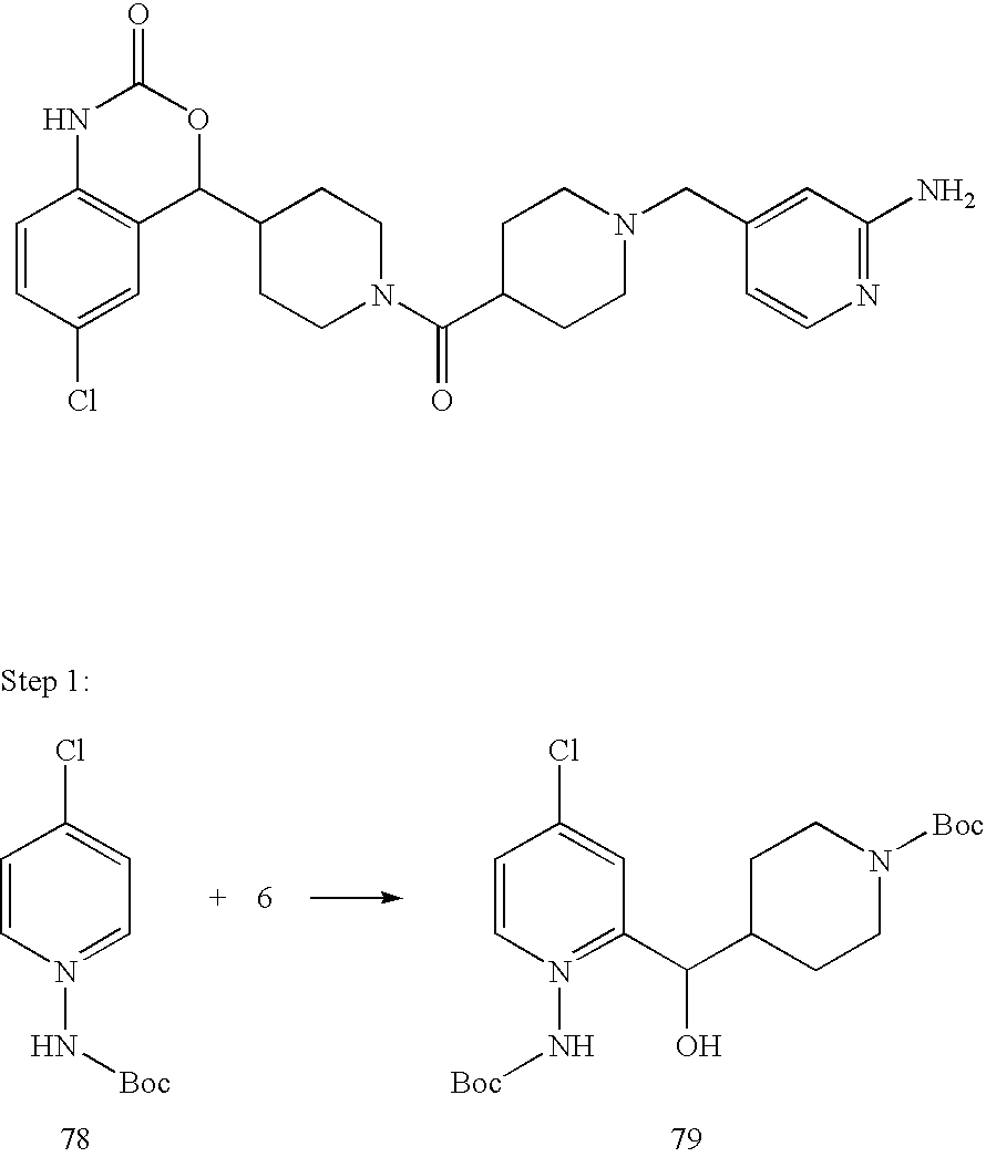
C1=CN(N[Boc])=CC=C1Cl.C1=CN(N[Boc])=C(C(C2CCN([Boc])CC2)O)C=C1Cl.C1(C2OC(=O)NC3=C2C=C(Cl)C=C3)CCN(C(C2CCN(CC3=CC(N)=NC=C3)CC2)=O)CC1
